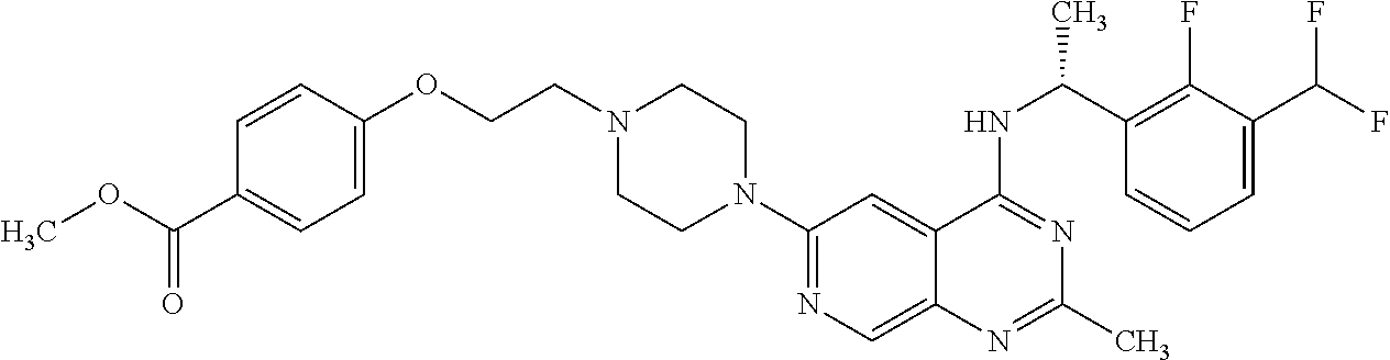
C1(N2CCN(CCOC3=CC=C(C(=O)OC)C=C3)CC2)=NC=C2C(=C1)C(NC(C1=C(F)C(C(F)F)=CC=C1)C)=NC(C)=N2
